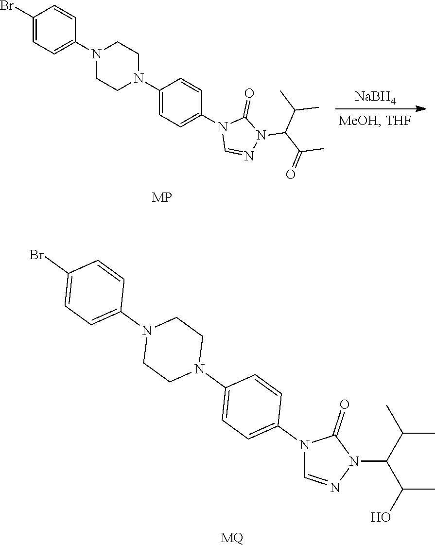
N1(C2=CC=C(N3CCN(C4=CC=C(Br)C=C4)CC3)C=C2)C=NN(C(C(C)O)C(C)C)C1=O.[MQ].C1(Br)=CC=C(N2CCN(C3=CC=C(N4C=NN(C(C(=O)C)C(C)C)C4=O)C=C3)CC2)C=C1.[NaBH4]
